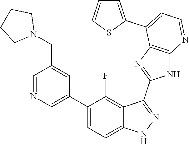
C1=NC=C(C2=CC=C3C(=C2F)C(C2=NC4=C(N2)N=CC=C4C2=CC=CS2)=NN3)C=C1CN1CCCC1
